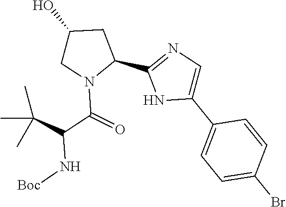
C1(C2CC(O)CN2C(=O)C(N[Boc])C(C)(C)C)=NC=C(C2=CC=C(Br)C=C2)N1
